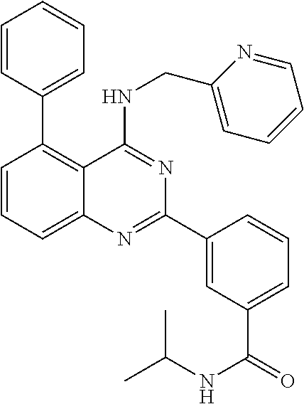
C1=CC=C2C(=C1C1=CC=CC=C1)C(NCC1=CC=CC=N1)=NC(C1=CC(C(=O)NC(C)C)=CC=C1)=N2
